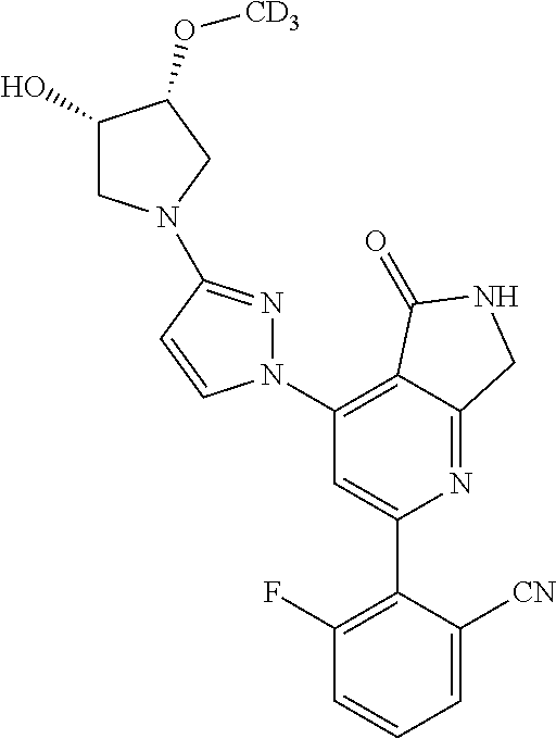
C1(C2=C(F)C=CC=C2[CN])=CC(N2N=C(N3CC(O)C(O[CD3])C3)C=C2)=C2C(=N1)CNC2=O
